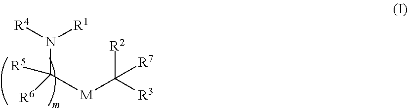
[R6]C([M]C([R3])([R2])[R7])([R5])N([R4])[R1]
